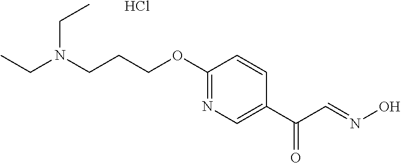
C(N(CCCOC1=NC=C(C(C=NO)=O)C=C1)CC)C.Cl
